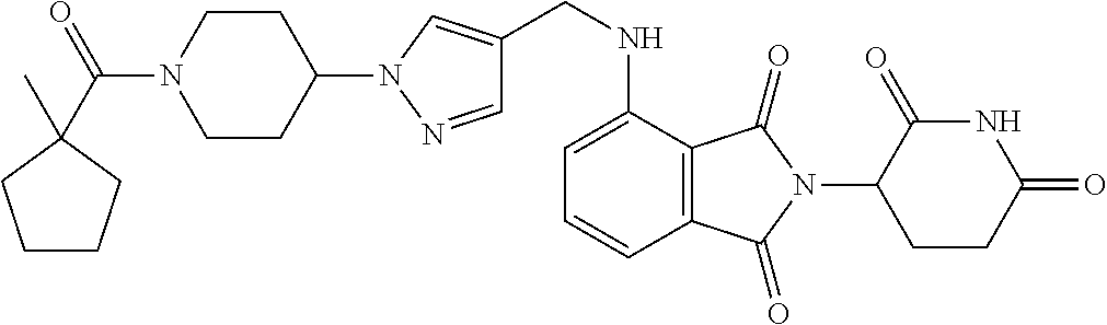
C1(CNC2=CC=CC3=C2C(=O)N(C2C(=O)NC(=O)CC2)C3=O)=CN(C2CCN(C(=O)C3(C)CCCC3)CC2)N=C1
